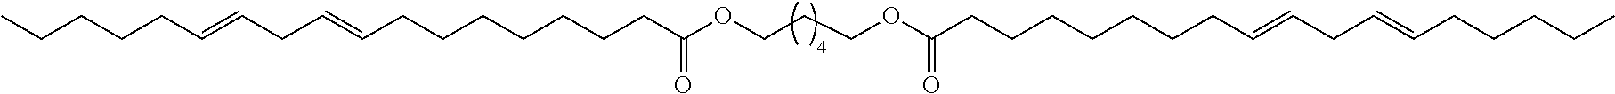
CCCCCC=CCC=CCCCCCCCC(OCCCOC(CCCCCCCC=CCC=CCCCCC)=O)=O
